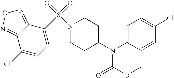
C1=C2C(=CC(Cl)=C1)COC(=O)N2C1CCN(S(=O)(=O)C2=CC=C(Cl)C3=NON=C23)CC1
